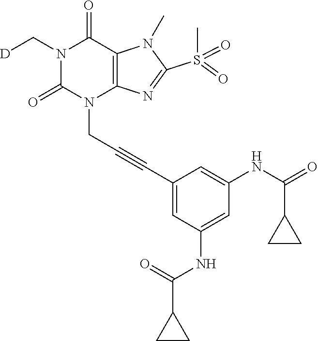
N1(C[D])C(=O)N(CC#CC2=CC(NC(C3CC3)=O)=CC(NC(=O)C3CC3)=C2)C2=C(C1=O)N(C)C(S(C)(=O)=O)=N2
